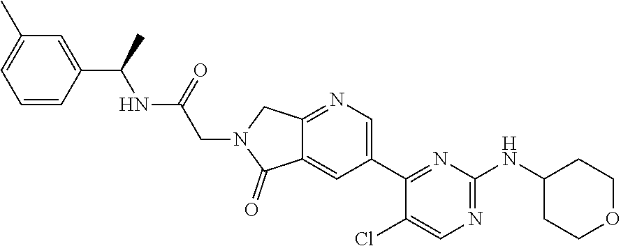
C1(C2=CN=C3C(=C2)C(=O)N(CC(NC(C2=CC(C)=CC=C2)C)=O)C3)=NC(NC2CCOCC2)=NC=C1Cl
